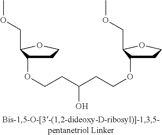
C1C(OCCC(CCOC2CCOC2COC)O)C(COC)OC1
